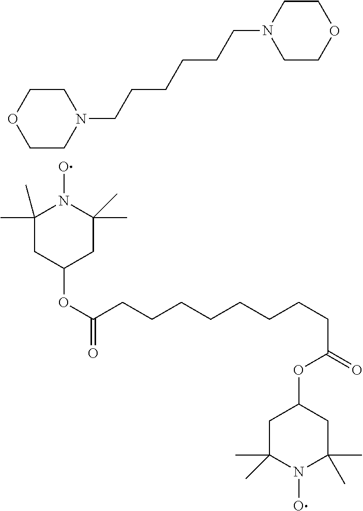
C1COCCN1CCCCCCN1CCOCC1.N1(O)C(C)(C)CC(OC(CCCCCCCCC(OC2CC(C)(C)N(O)C(C)(C)C2)=O)=O)CC1(C)C
